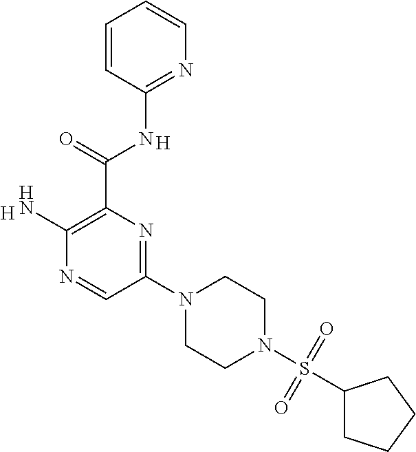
[H].C(C1=C(N)N=CC(N2CCN(S(C3CCCC3)(=O)=O)CC2)=N1)(=O)NC1=NC=CC=C1.[H]
